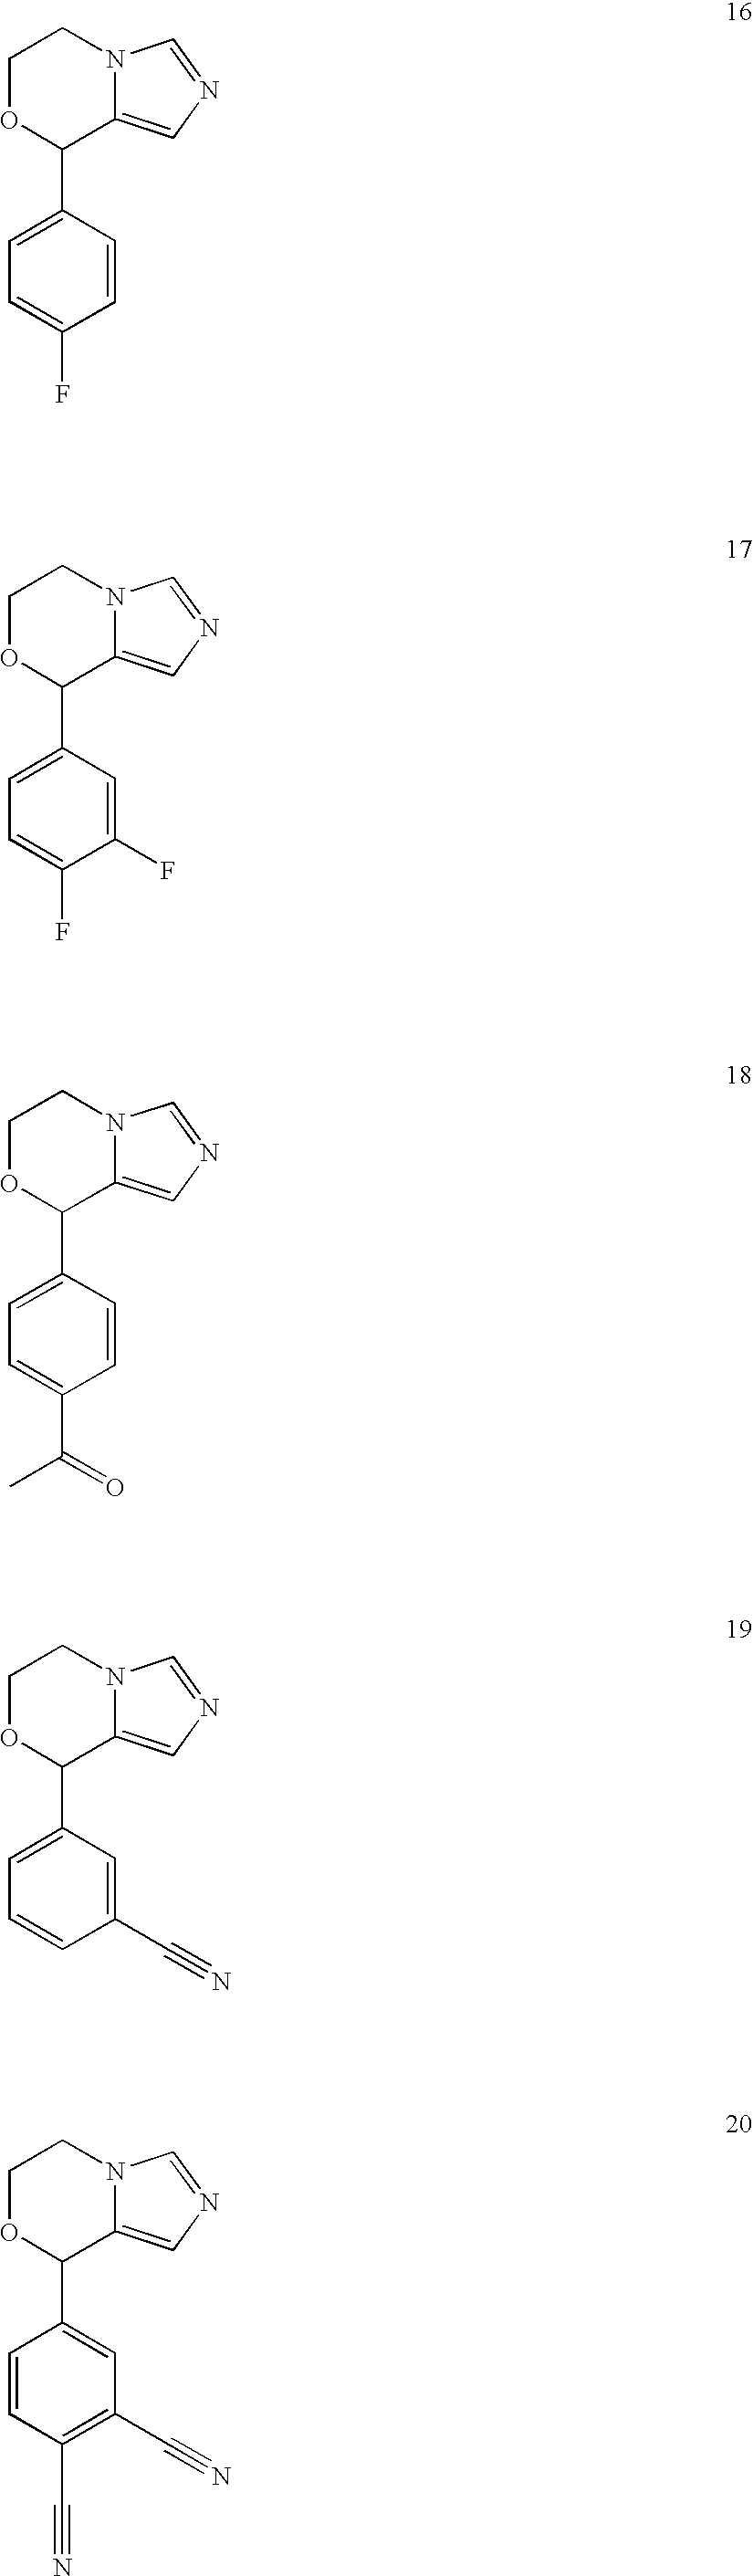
C1OC(C2=CC=C(F)C=C2)C2=CN=CN2C1.C1OC(C2=CC=C(F)C(F)=C2)C2=CN=CN2C1.C1OC(C2=CC=CC(C#N)=C2)C2=CN=CN2C1.C1OC(C2=CC(C#N)=C(C#N)C=C2)C2=CN=CN2C1.C1OC(C2=CC=C(C(=O)C)C=C2)C2=CN=CN2C1
